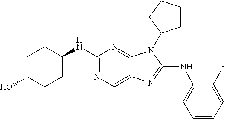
C1C(O)CCC(NC2=NC=C3C(=N2)N(C2CCCC2)C(NC2=CC=CC=C2F)=N3)C1
